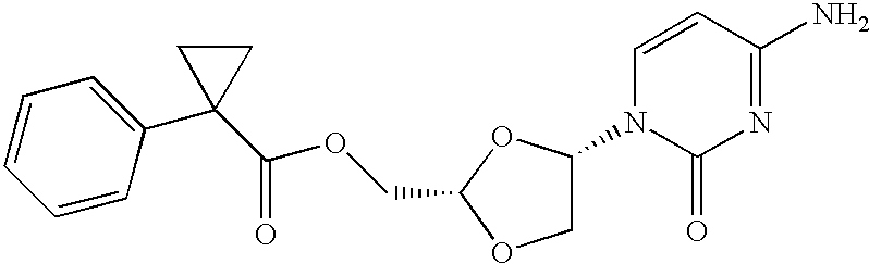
C1=CC(C2(C(OCC3OCC(N4C(=O)N=C(N)C=C4)O3)=O)CC2)=CC=C1
